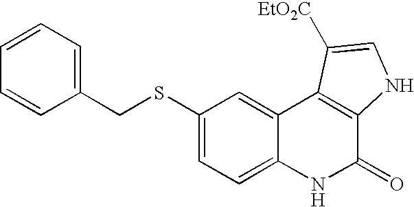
C1(SCC2=CC=CC=C2)=CC=C2C(=C1)C1=C(C(=O)N2)NC=C1[EtO2C]
